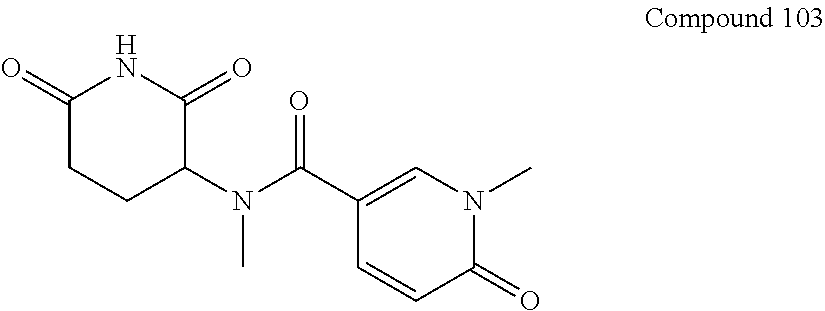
C1(C(N(C2CCC(=O)NC2=O)C)=O)=CN(C)C(=O)C=C1
